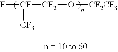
F[CF]([CF2]O[CF2CF3])[CF3]
